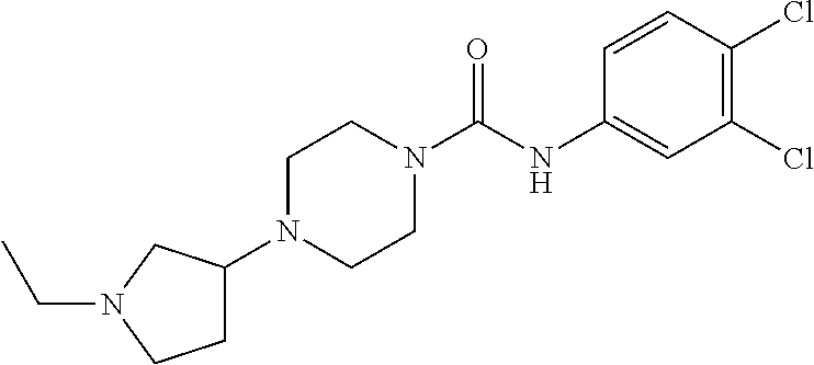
C1(N2CCN(C(NC3=CC(Cl)=C(Cl)C=C3)=O)CC2)CCN(CC)C1
